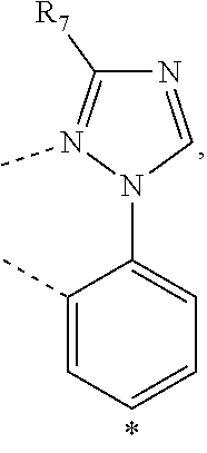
C1(C)=CC=CC=C1N1C=NC([R7])=N1C
